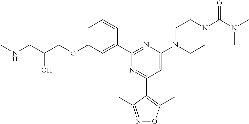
C1=C(OCC(CNC)O)C=C(C2=NC(N3CCN(C(N(C)C)=O)CC3)=CC(C3=C(C)ON=C3C)=N2)C=C1
